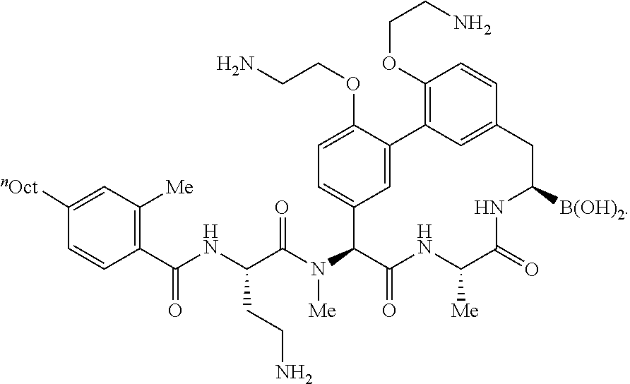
C1([nOct])=CC([Me])=C(C(NC(C(N(C2C(=O)NC([Me])C(=O)NC([B(OH)2])CC3=CC(=C(OCCN)C=C3)C3=CC2=CC=C3OCCN)[Me])=O)CCN)=O)C=C1
